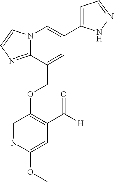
C(OC1=C(C([H])=O)C=C(OC)N=C1)C1=CC(C2=CC=NN2)=CN2C1=NC=C2
